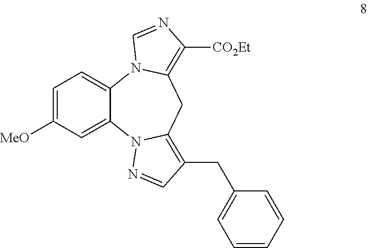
C1=C([MeO])C=C2C(=C1)N1C(=C([CO2Et])N=C1)CC1=C(CC3=CC=CC=C3)C=NN21
